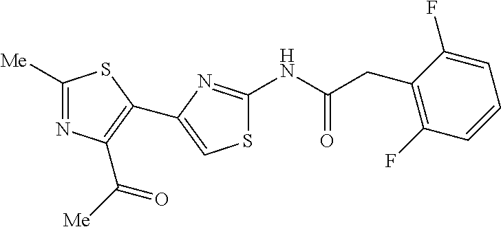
S1C(NC(CC2=C(F)C=CC=C2F)=O)=NC(C2=C(C([Me])=O)N=C([Me])S2)=C1
